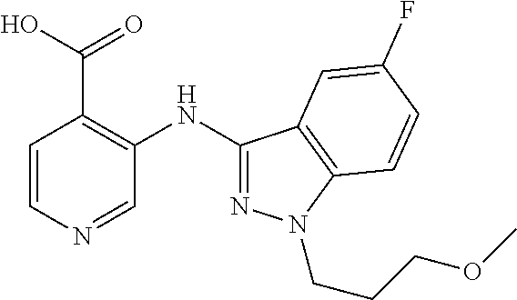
C1=CN=CC(NC2=NN(CCCOC)C3=C2C=C(F)C=C3)=C1C(O)=O
